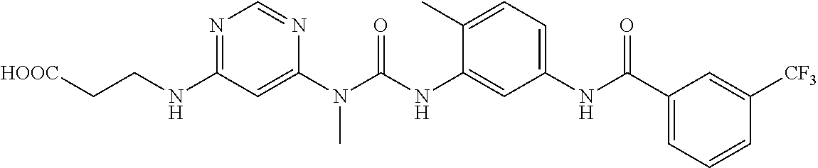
[HOOC]CCNC1=NC=NC(N(C(NC2=CC(NC(C3=CC=CC([CF3])=C3)=O)=CC=C2C)=O)C)=C1
